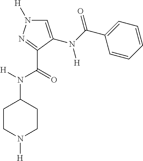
C1CN([H])CCC1N([H])C(=O)C1=NN([H])C=C1N(C(C1=CC=CC=C1)=O)[H]
